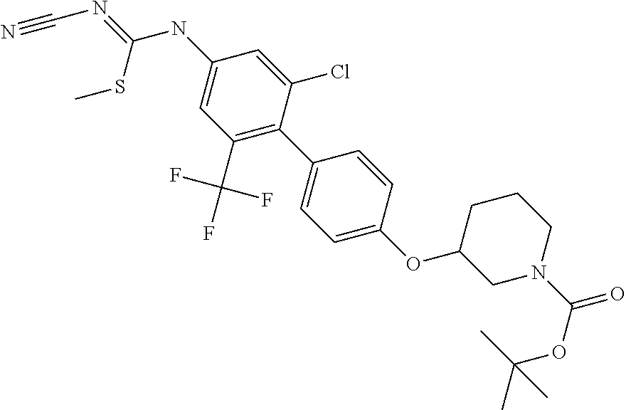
C1(C(F)(F)F)=C(C2=CC=C(OC3CN(C(OC(C)(C)C)=O)CCC3)C=C2)C(Cl)=CC(NC(=NC#N)SC)=C1
